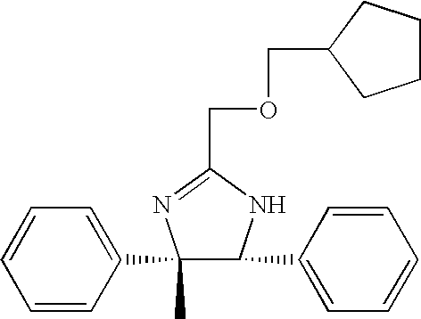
C1(C2=CC=CC=C2)(C)C(C2=CC=CC=C2)NC(COCC2CCCC2)=N1
